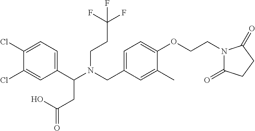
C1(C(N(CC2=CC=C(OCCN3C(=O)CCC3=O)C(C)=C2)CCC(F)(F)F)CC(=O)O)=CC=C(Cl)C(Cl)=C1
